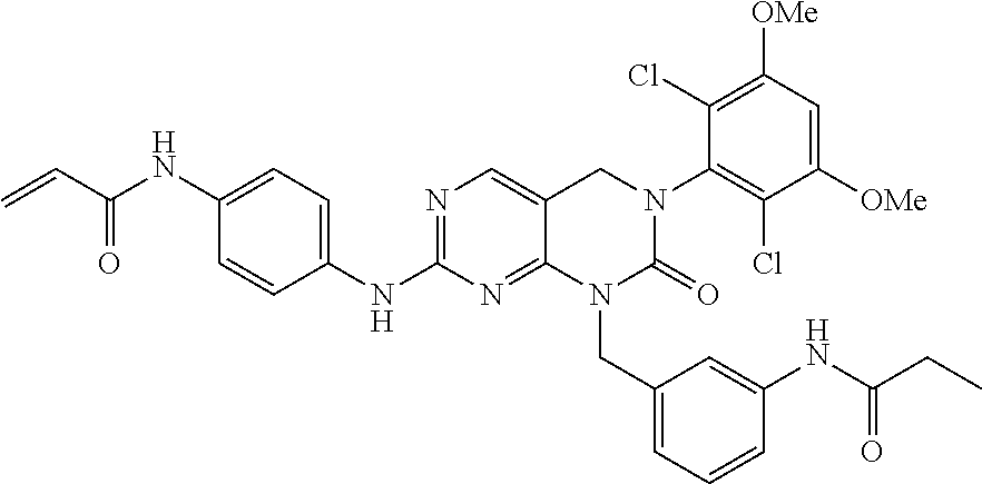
C1([OMe])=CC([OMe])=C(Cl)C(N2C(=O)N(CC3=CC=CC(NC(CC)=O)=C3)C3=NC(NC4=CC=C(NC(=O)C=C)C=C4)=NC=C3C2)=C1Cl
